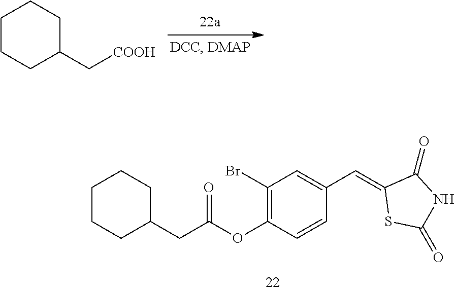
C1CCC(C[COOH])CC1.C1(Br)=C(OC(CC2CCCCC2)=O)C=CC(C=C2SC(=O)NC2=O)=C1
